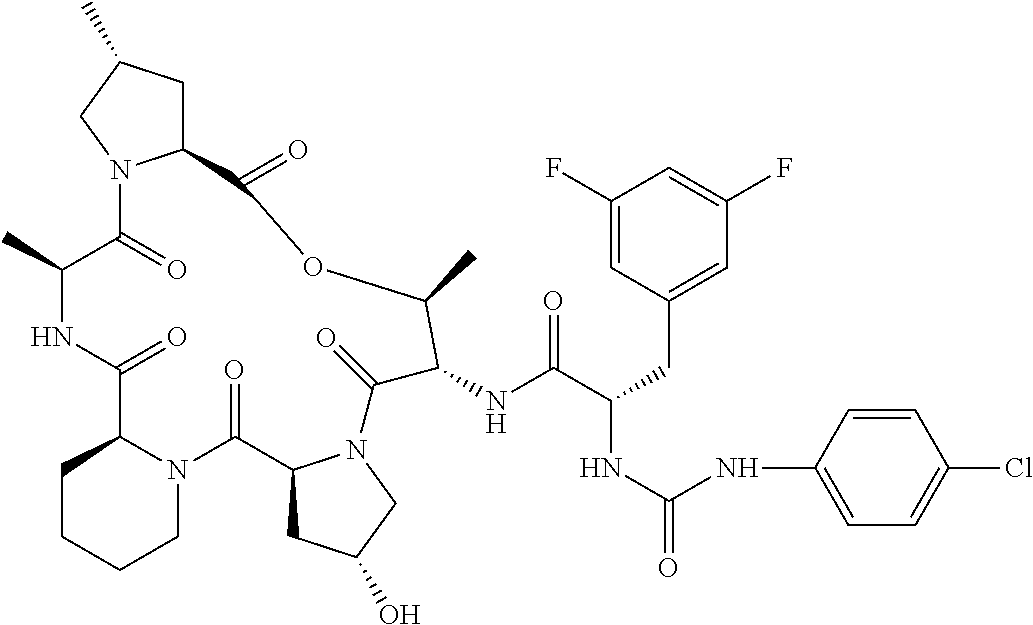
C1CCCN2C1C(=O)NC(C)C(=O)N1C(CC(C)C1)C(=O)OC(C)C(NC(C(CC1=CC(F)=CC(F)=C1)NC(=O)NC1=CC=C(Cl)C=C1)=O)C(=O)N1C(C2=O)CC(O)C1
